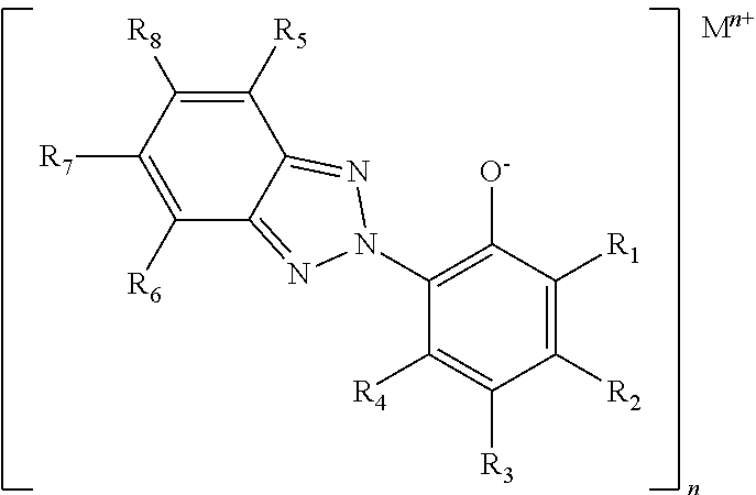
C1([R5])=C([R8])C([R7])=C([R6])C2=NN(C3=C([O-])C([R1])=C([R2])C([R3])=C3[R4])N=C12
